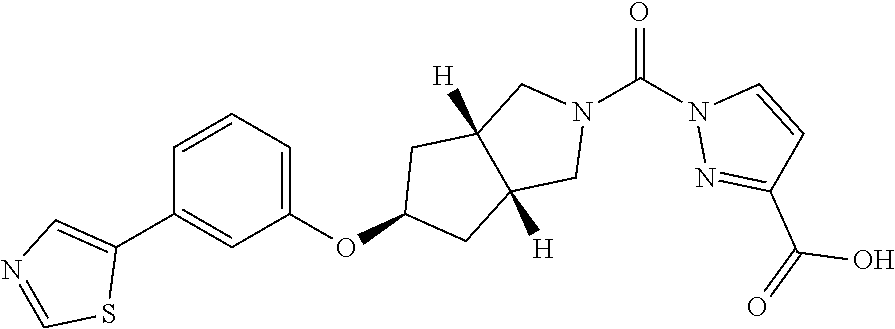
C1=CC=C(OC2CC3([H])C([H])(C2)CN(C(N2N=C(C(=O)O)C=C2)=O)C3)C=C1C1=CN=CS1
